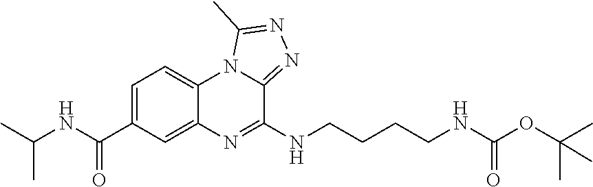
N(CCCCNC(OC(C)(C)C)=O)C1=NC2=CC(C(NC(C)C)=O)=CC=C2N2C1=NN=C2C
